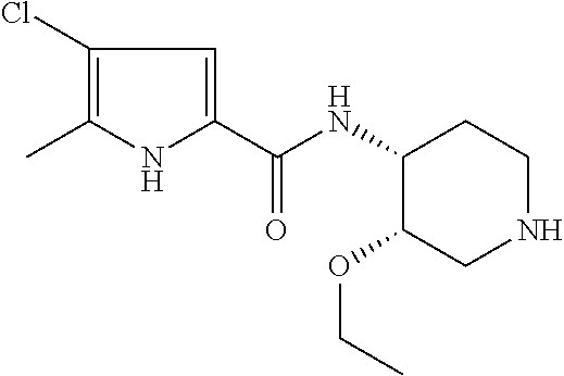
C1(Cl)=C(C)NC(C(NC2C(OCC)CNCC2)=O)=C1
